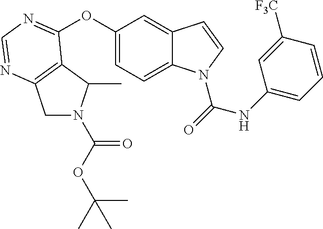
C1(OC2=NC=NC3=C2C(C)N(C(OC(C)(C)C)=O)C3)=CC=C2C(=C1)C=CN2C(=O)NC1=CC=CC([F3C])=C1
